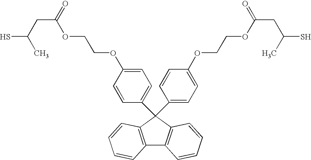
SC(C)CC(=O)OCCOC1=CC=C(C2(C3=CC=C(OCCOC(CC(S)C)=O)C=C3)C3=C(C4=C2C=CC=C4)C=CC=C3)C=C1
